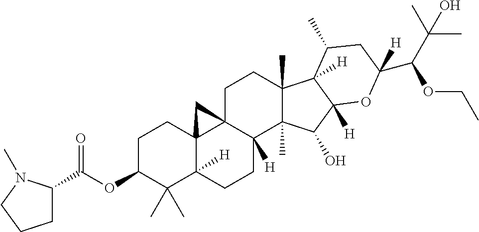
O(C1C(C)(C)C2([H])C3(CC1)C1(C([H])(CC2)C2(C)C(C)(CC1)C1([H])C([H])(C2O)OC(C(C(C)(C)O)OCC)([H])CC1C)C3)C(=O)C1CCCN1C
